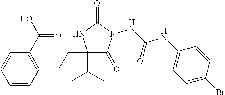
C1(C(C)C)(CCC2=C(C(O)=O)C=CC=C2)C(=O)N(NC(NC2=CC=C(Br)C=C2)=O)C(=O)N1
